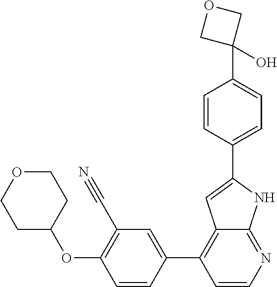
C1=CC(C2=C3C(=NC=C2)NC(C2=CC=C(C4(O)COC4)C=C2)=C3)=CC(C#N)=C1OC1CCOCC1
